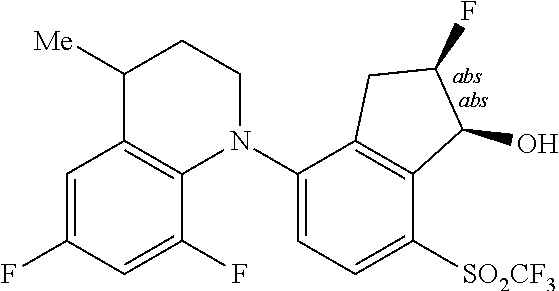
C1=C(F)C=C(F)C2=C1C([Me])CCN2C1=CC=C([SO2CF3])C2=C1CC(F)C2O
